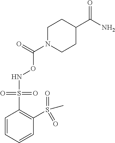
N(OC(=O)N1CCC(C(N)=O)CC1)S(C1=C(S(C)(=O)=O)C=CC=C1)(=O)=O
